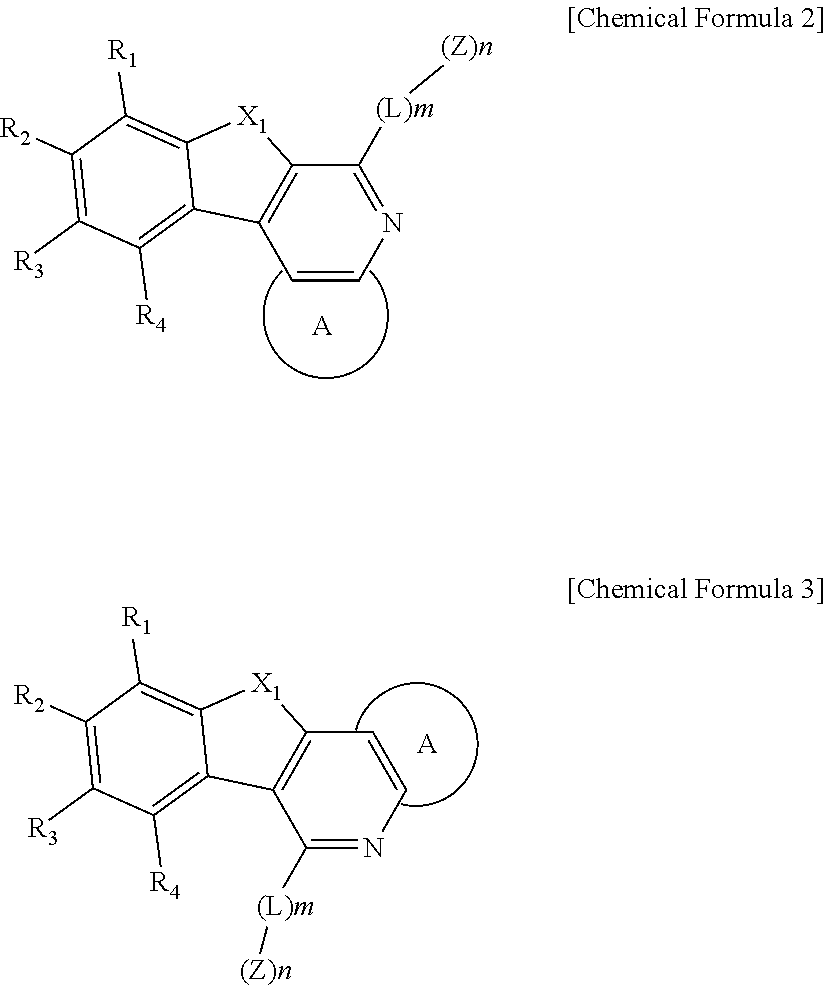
C1=CN=C([(L)m][(Z)n])C2=C1C1=C([R4])C([R3])=C([R2])C([R1])=C1[X1]2.[A].C1([(L)m][(Z)n])=NC=CC2=C1C1=C([R4])C([R3])=C([R2])C([R1])=C1[X1]2.[A]
